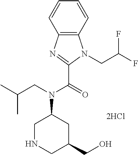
C12=C(C=CC=C1)N(CC(F)F)C(C(=O)N(CC(C)C)C1CNCC(CO)C1)=N2
